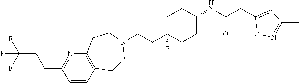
C1C(CCN2CCC3=C(CC2)C=CC(CCC(F)(F)F)=N3)(F)CCC(NC(CC2=CC(C)=NO2)=O)C1
